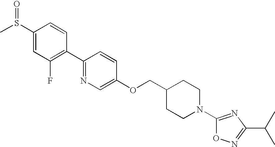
C1(S(C)=O)=CC(F)=C(C2=NC=C(OCC3CCN(C4=NC(C(C)C)=NO4)CC3)C=C2)C=C1
